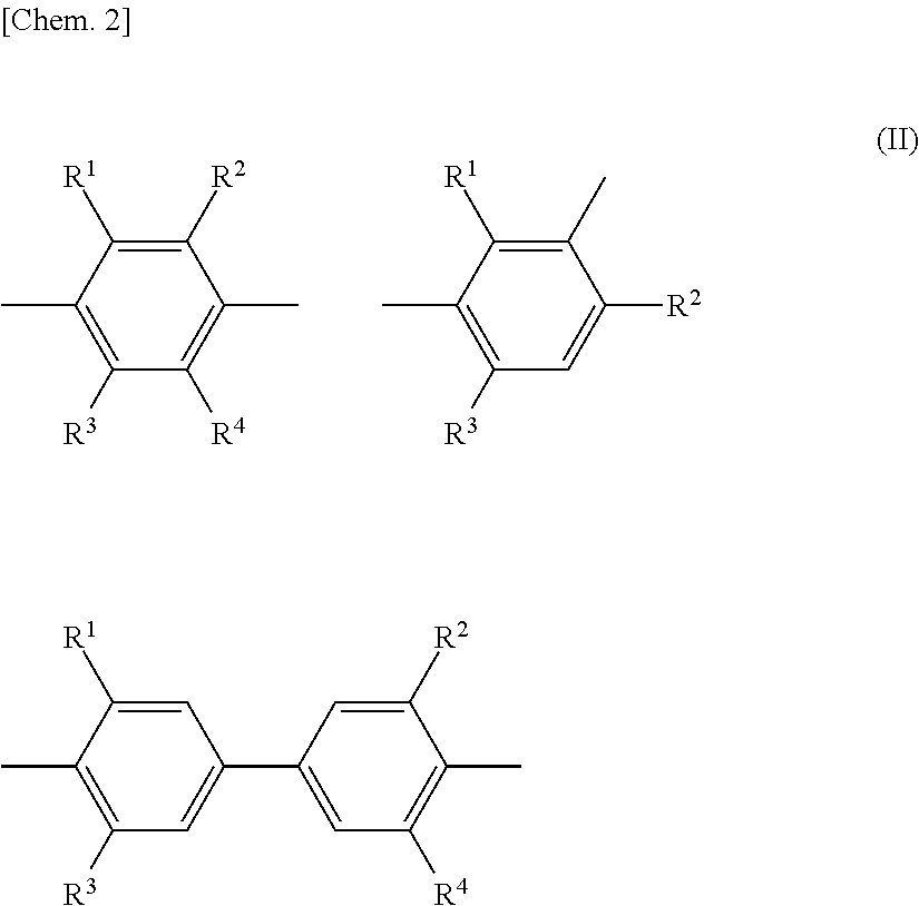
C1([R3])=C(C)C([R1])=C([R2])C(C)=C1[R4].C1([R3])=C(C)C([R1])=C(C)C([R2])=C1.C1([R3])=C(C)C([R1])=CC(C2=CC([R4])=C(C)C([R2])=C2)=C1
